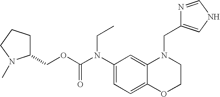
C1(N(C(OCC2CCCN2C)=O)CC)=CC=C2C(=C1)N(CC1=CNC=N1)CCO2
